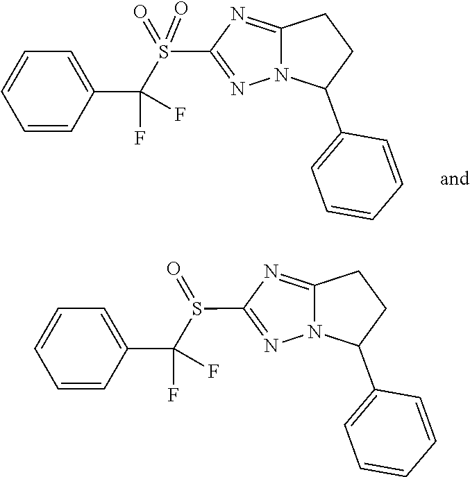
C1=C(C2CCC3=NC(S(=O)(=O)C(C4=CC=CC=C4)(F)F)=NN23)C=CC=C1.C1=C(C2CCC3=NC(S(=O)C(C4=CC=CC=C4)(F)F)=NN23)C=CC=C1
